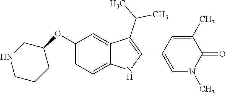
O(C1=CC=C2C(=C1)C(C(C)C)=C(C1=CN(C)C(=O)C(C)=C1)N2)C1CNCCC1
